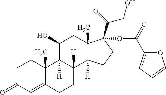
C1C(=O)C=C2C(C)(C1)C1([H])C([H])(CC2)C2([H])C(C)(CC1O)C(C(CO)=O)(OC(=O)C1=CC=CO1)CC2
